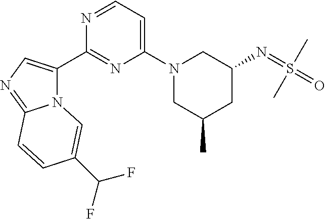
N12C(C3=NC(N4CC(C)CC(N=S(=O)(C)C)C4)=CC=N3)=CN=C1C=CC(C(F)F)=C2
